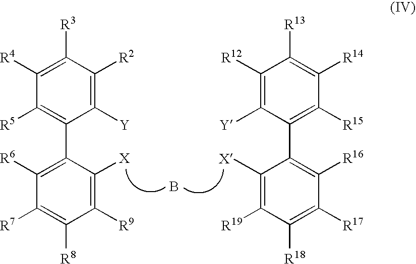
C1(C2=C([R5])C([R4])=C([R3])C([R2])=C2[Y])=C([R6])C([R7])=C([R8])C([R9])=C1[X].C1(C2=C([R15])C([R14])=C([R13])C([R12])=C2[Y])=C([R16])C([R17])=C([R18])C([R19])=C1[X].B
